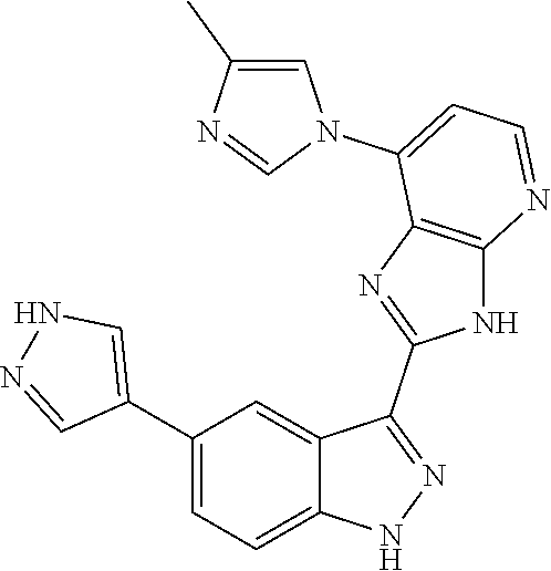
C1(C2=CC=C3C(=C2)C(C2=NC4=C(N2)N=CC=C4N2C=C(C)N=C2)=NN3)=CNN=C1
